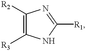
C1([R2])=C([R3])NC([R1])=N1
